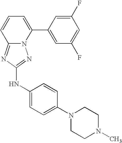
N12C(=NC(NC3=CC=C(N4CCN(C)CC4)C=C3)=N1)C=CC=C2C1=CC(F)=CC(F)=C1
